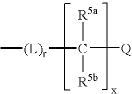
[(L)r](C([R5a])([R5b])[Q])C
